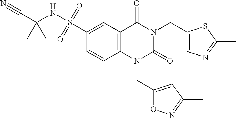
C12=C(C(=O)N(CC3=CN=C(C)S3)C(=O)N1CC1=CC(C)=NO1)C=C(S(NC1(C#N)CC1)(=O)=O)C=C2
